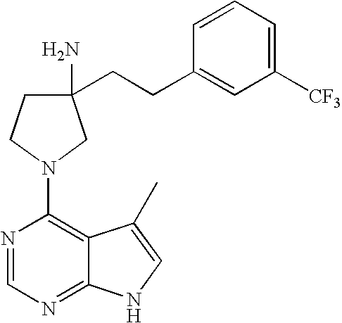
C1(CCC2=CC([CF3])=CC=C2)(N)CCN(C2=C3C(=NC=N2)NC=C3C)C1
